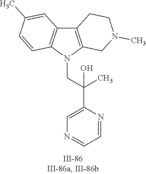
N1(CC(C2=CN=CC=N2)(C)O)C2=C(C3=C1C=CC(C)=C3)CCN(C)C2
